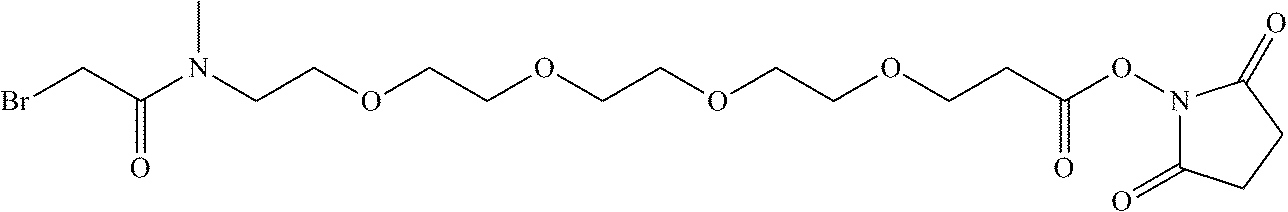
O(CCOCCOCCC(ON1C(=O)CCC1=O)=O)CCOCCN(C(CBr)=O)C
